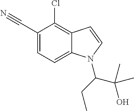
C12=C(Cl)C(C#N)=CC=C1N(C(CC)C(O)(C)C)C=C2
